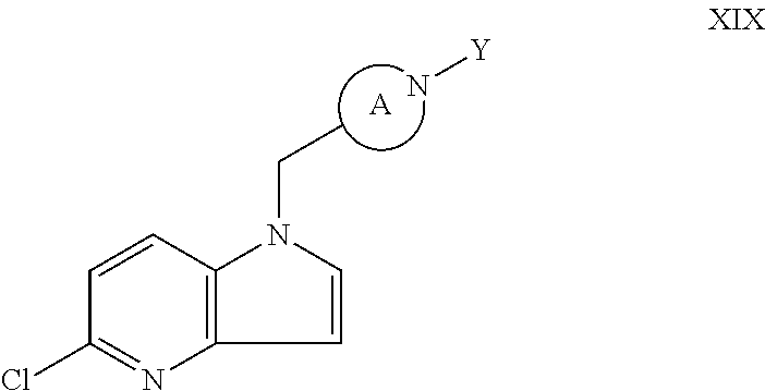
[A].C1=CC2=C(N=C1Cl)C=CN2CC.N[Y]
